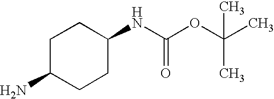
C1CC(NC(OC(C)(C)C)=O)CCC1N
